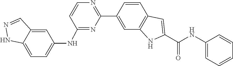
C1=CC2=C(C=C1C1=NC=CC(NC3=CC=C4NN=CC4=C3)=N1)NC(C(=O)NC1=CC=CC=C1)=C2
